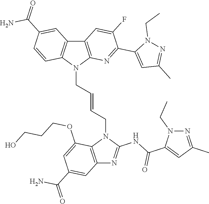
C12=C(N(CC=CCN3C4=C(N=C3NC(C3=CC(C)=NN3CC)=O)C=C(C(=O)N)C=C4OCCCO)C3=C1C=C(C(=O)N)C=C3)N=C(C1=CC(C)=NN1CC)C(F)=C2
